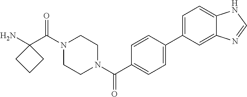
NC1(C(N2CCN(C(=O)C3=CC=C(C4=CC=C5C(=C4)N=CN5)C=C3)CC2)=O)CCC1
